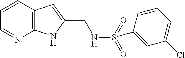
C12=C(C=CC=N1)C=C(CNS(=O)(=O)C1=CC(Cl)=CC=C1)N2
